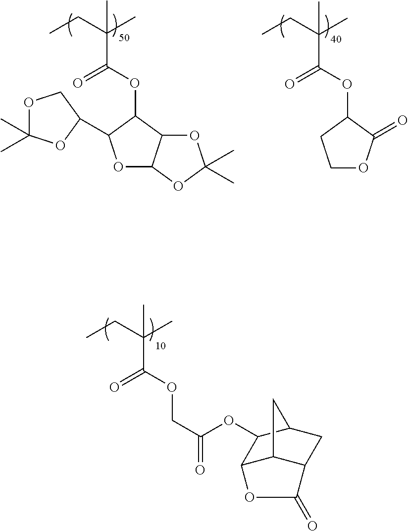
C(C(OCC(OC1C2C3C(CC1C3)C(=O)O2)=O)=O)(CC)(C)C.C(C(OC1CCOC1=O)=O)(CC)(C)C.C(C(OC1C(C2OC(C)(C)OC2)OC2C1OC(C)(C)O2)=O)(CC)(C)C
